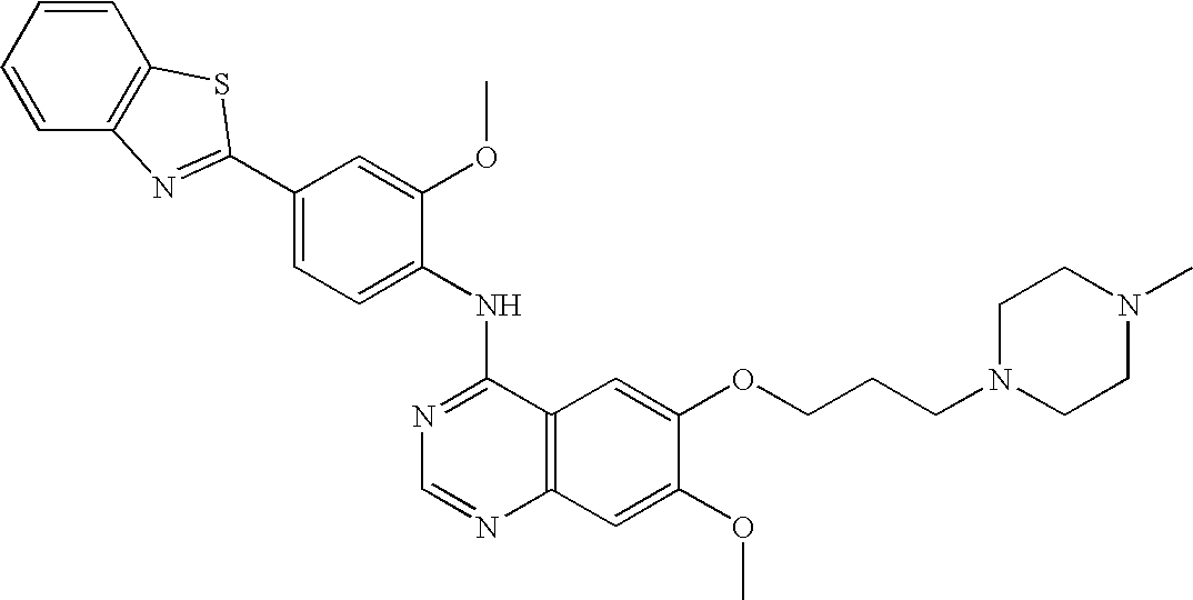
C1=CC=CC2=C1SC(C1=CC=C(NC3=NC=NC4=C3C=C(OCCCN3CCN(C)CC3)C(OC)=C4)C(OC)=C1)=N2
